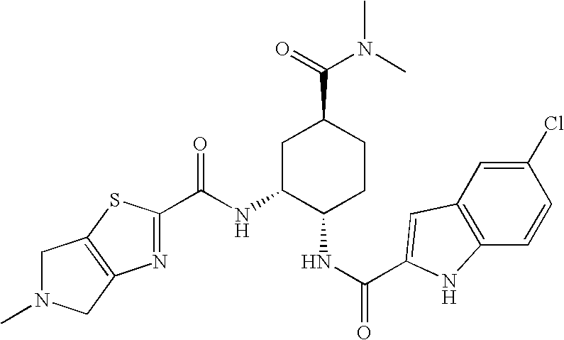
C1N(C)CC2=C1SC(C(NC1C(NC(=O)C3=CC4=C(C=CC(Cl)=C4)N3)CCC(C(=O)N(C)C)C1)=O)=N2
